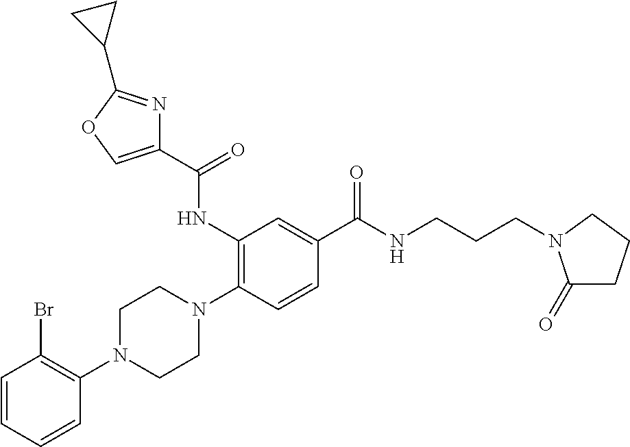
C1=CC=CC(N2CCN(C3=C(NC(C4=COC(C5CC5)=N4)=O)C=C(C(NCCCN4C(=O)CCC4)=O)C=C3)CC2)=C1Br
